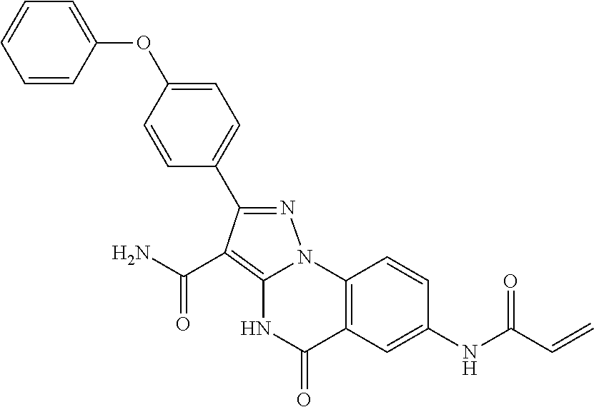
C1=C(OC2=CC=CC=C2)C=CC(C2=NN3C(=C2C(=O)N)NC(=O)C2=C3C=CC(NC(C=C)=O)=C2)=C1
